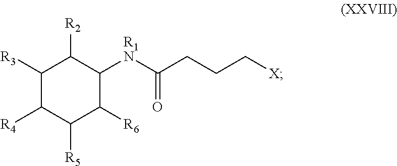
C1([R3])C([R4])C([R5])C([R6])C([R1N]C(CCC[X])=O)C1[R2]
